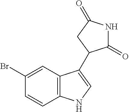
C12=C(C=C(Br)C=C1)C(C1C(=O)NC(=O)C1)=CN2
